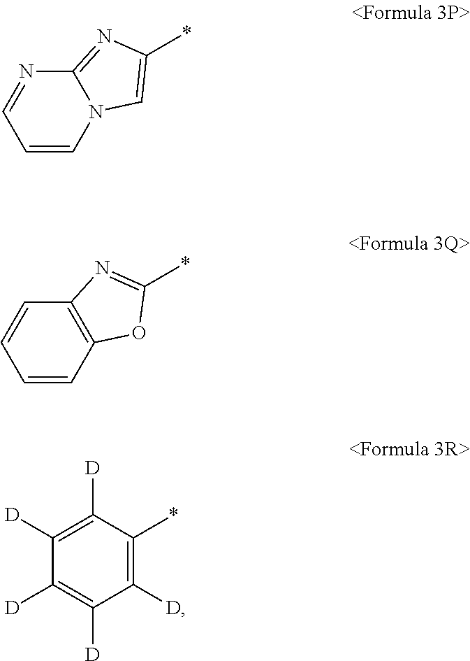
C1=CN2C(=NC(*)=C2)N=C1.C1=CC2=C(C=C1)N=C(*)O2.C1([D])=C([D])C([D])=C([D])C([D])=C1*
